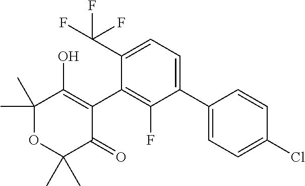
C1(C2=CC=C(C(F)(F)F)C(C3=C(O)C(C)(C)OC(C)(C)C3=O)=C2F)=CC=C(Cl)C=C1
